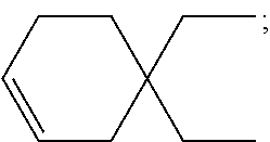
C1=CCC(CC)(CC)CC1
